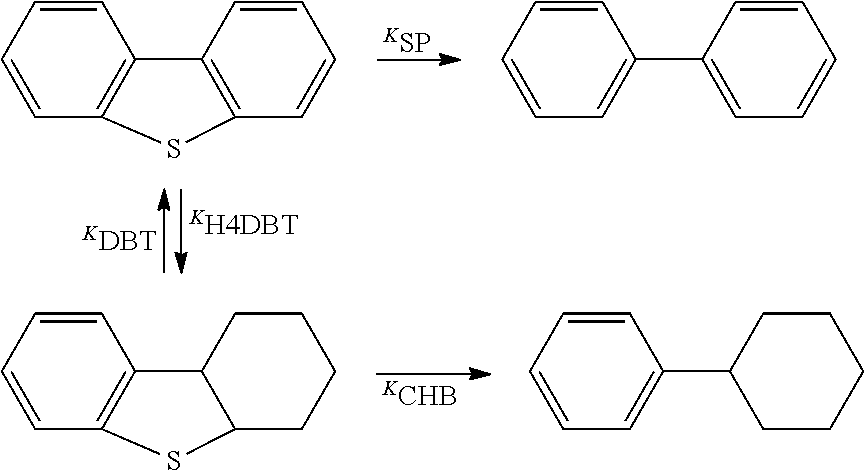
[KSP].[KH4DBT].[KDBT].C1=CC2=C(C=C1)C1=C(C=CC=C1)S2.C1=CC=C(C2=CC=CC=C2)C=C1.C1=CC2=C(C=C1)C1C(CCCC1)S2.C1=CC=C(C2CCCCC2)C=C1.[KCHB]
